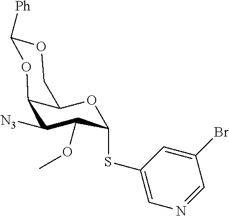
C1(SC2C(OC)C([N3])C3C(COC([Ph])O3)O2)=CN=CC(Br)=C1
